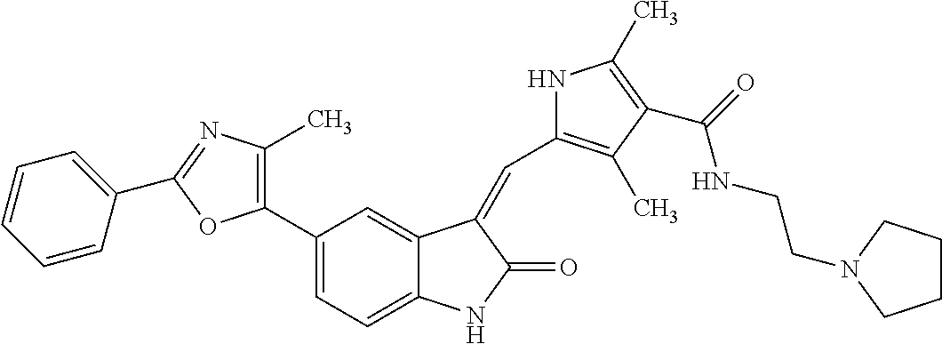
C1(C)=C(C2=CC=C3C(=C2)C(=CC2=C(C)C(C(=O)NCCN4CCCC4)=C(C)N2)C(=O)N3)OC(C2=CC=CC=C2)=N1
